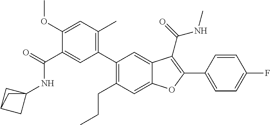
C1(C2=C(C)C=C(OC)C(C(NC34CC(C3)C4)=O)=C2)=C(CCC)C=C2C(=C1)C(C(NC)=O)=C(C1=CC=C(F)C=C1)O2
